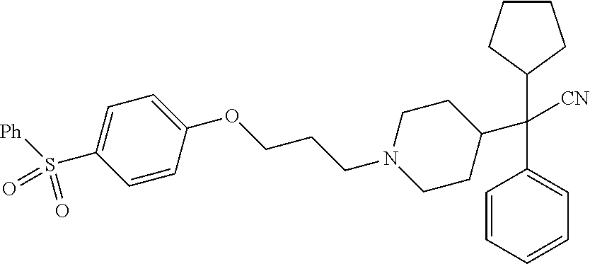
C(C1=CC=CC=C1)(C1CCN(CCCOC2=CC=C(S([Ph])(=O)=O)C=C2)CC1)([CN])C1CCCC1
